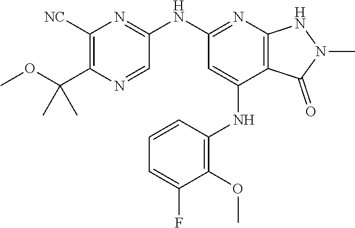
C1(NC2=NC3=C(C(NC4=C(OC)C(F)=CC=C4)=C2)C(=O)N(C)N3)=NC([NC])=C(C(OC)(C)C)N=C1
